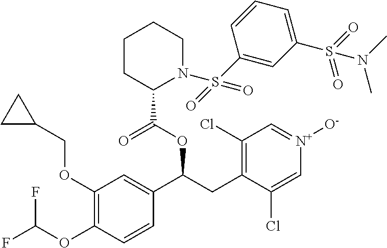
C1(OCC2CC2)=C(OC(F)F)C=CC(C(CC2=C(Cl)C=[N+]([O-])C=C2Cl)OC(=O)C2N(S(C3=CC(S(=O)(=O)N(C)C)=CC=C3)(=O)=O)CCCC2)=C1
